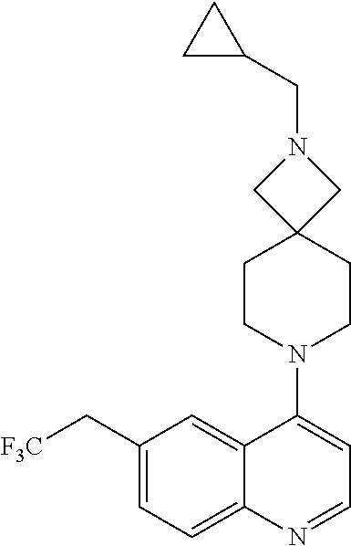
C12=CC(C[F3C])=CC=C1N=CC=C2N1CCC2(CC1)CN(CC1CC1)C2
